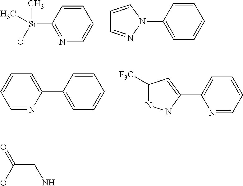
C1=CC([Si](O)(C)C)=NC=C1.C1=CC(N2C=CC=N2)=CC=C1.C1=CC(C2=CC=CC=N2)=CC=C1.C1=CC=NC(C2=CC([F3C])=NN2)=C1.OC(=O)CN
